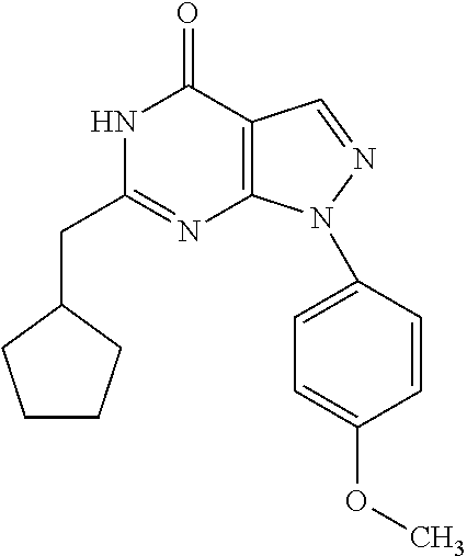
N1C(CC2CCCC2)=NC2=C(C1=O)C=NN2C1=CC=C(OC)C=C1
